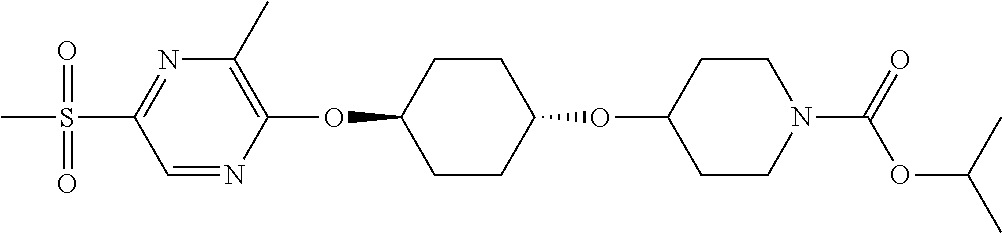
C1=NC(OC2CCC(OC3CCN(C(OC(C)C)=O)CC3)CC2)=C(C)N=C1S(C)(=O)=O
